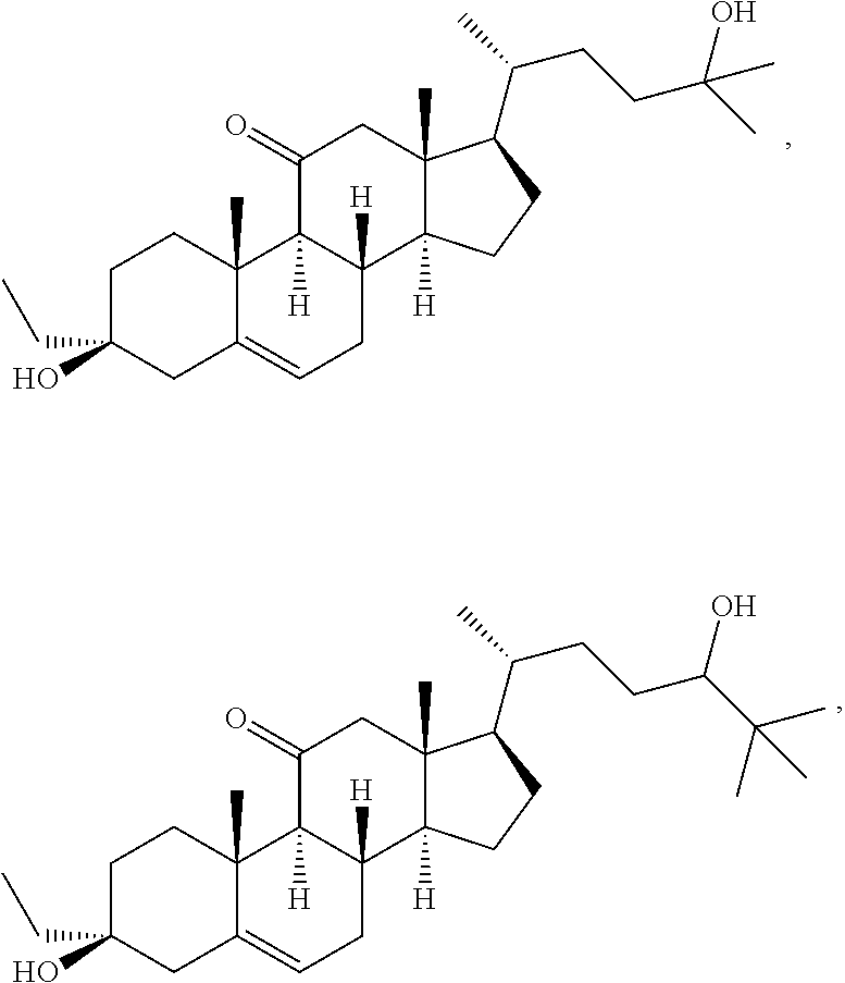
C1C(O)(CC)CC2=CCC3([H])C([H])(C2(C)C1)C(=O)CC1(C)C3([H])CCC1C(C)CCC(C)(O)C.C1C(O)(CC)CC2=CCC3([H])C([H])(C2(C)C1)C(=O)CC1(C)C3([H])CCC1C(C)CCC(C(C)(C)C)O
